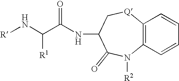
[R]NC(C(NC1C[Q]C2=C(C=CC=C2)N([R2])C1=O)=O)[R1]
